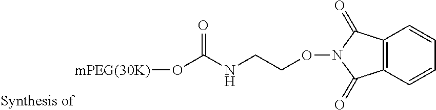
C12=C(C=CC=C1)C(=O)N(OCCNC(O[mPEG(30K)])=O)C2=O
